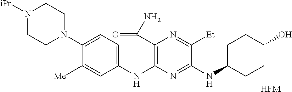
[HFM].N1([iPr])CCN(C2=CC=C(NC3=C(C(=O)N)N=C([Et])C(NC4CCC(O)CC4)=N3)C=C2[Me])CC1
